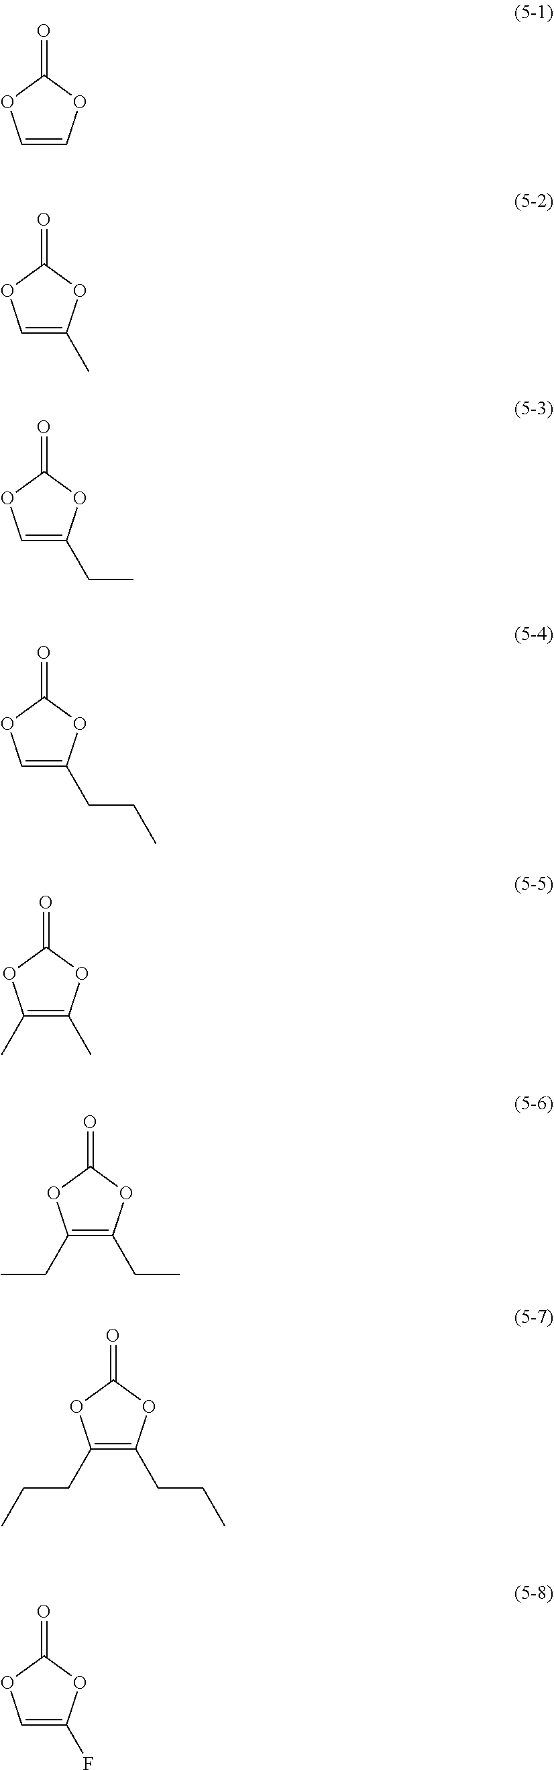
O=C1OC=CO1.O=C1OC(C)=CO1.O=C1OC(CC)=CO1.O=C1OC(CCC)=CO1.O=C1OC(C)=C(C)O1.O=C1OC(CC)=C(CC)O1.O=C1OC(CCC)=C(CCC)O1.O=C1OC(F)=CO1
